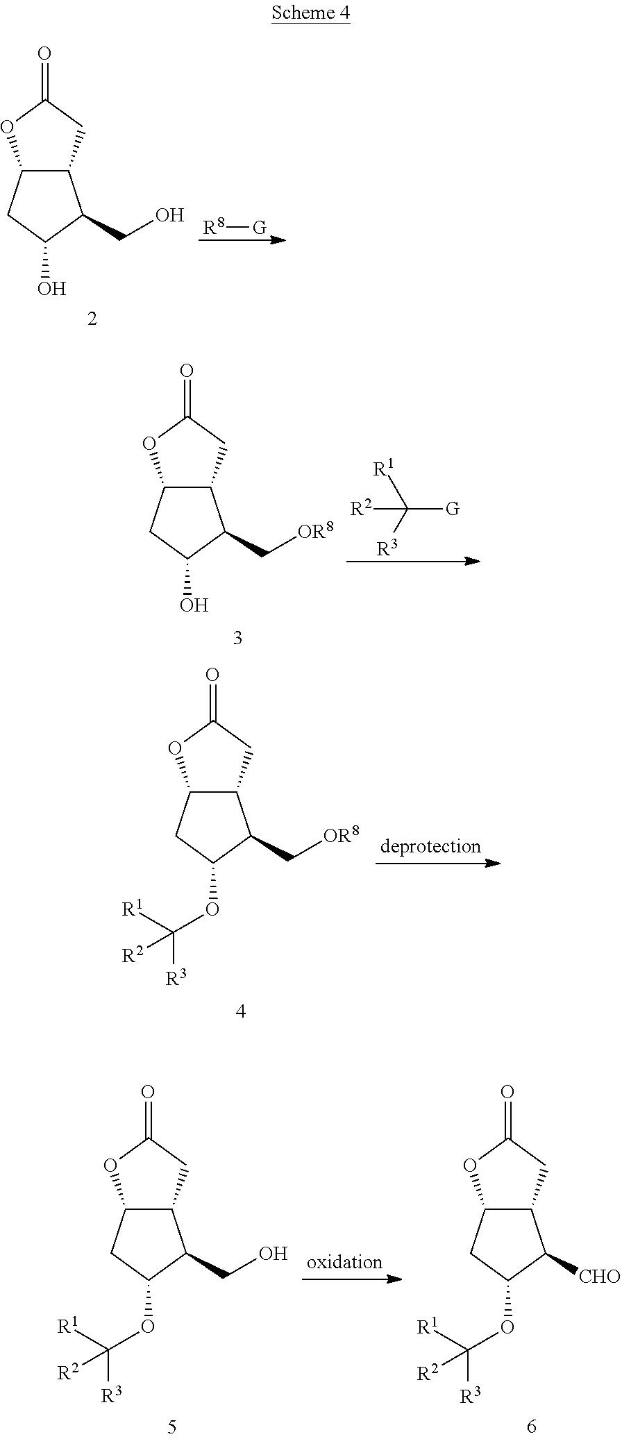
C12C(CC(O)C1CO)OC(=O)C2.[R8][G].C12C(CC(O)C1C[OR8])OC(=O)C2.[R2]C([R1])([R3])[G].C12C(CC(OC([R3])([R1])[R2])C1C[OR8])OC(=O)C2.C12C(CC(OC([R3])([R1])[R2])C1[CHO])OC(=O)C2.C12C(CC(OC([R3])([R1])[R2])C1CO)OC(=O)C2
